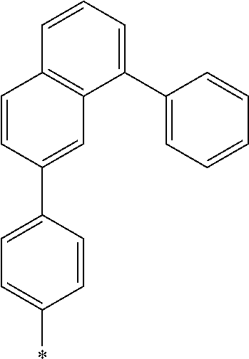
C1=C(C2=CC3=C(C=C2)C=CC=C3C2=CC=CC=C2)C=CC(*)=C1
